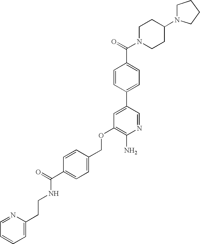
C(OC1=C(N)N=CC(C2=CC=C(C(=O)N3CCC(N4CCCC4)CC3)C=C2)=C1)C1=CC=C(C(=O)NCCC2=CC=CC=N2)C=C1
